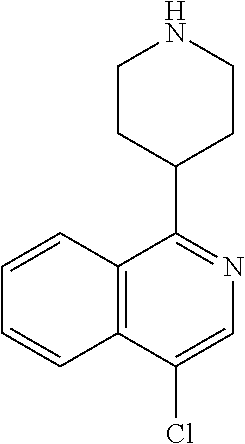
C12=C(C(C3CCNCC3)=NC=C1Cl)C=CC=C2
